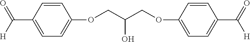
C1(C([H])=O)=CC=C(OCC(COC2=CC=C(C(=O)[H])C=C2)O)C=C1
